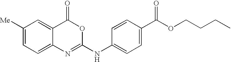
C1([Me])=CC=C2C(=C1)C(=O)OC(NC1=CC=C(C(OCCCC)=O)C=C1)=N2
